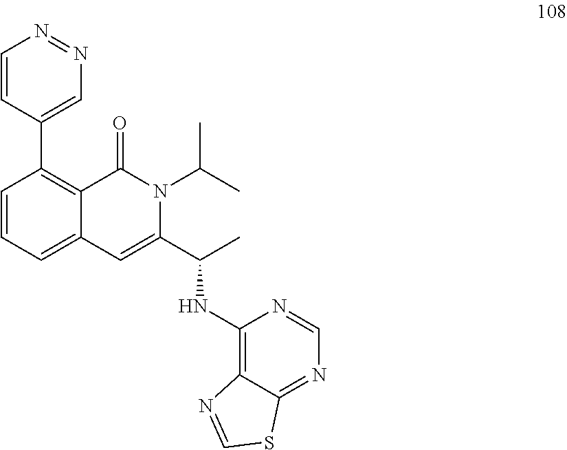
C1=CC=C2C(=C1C1=CN=NC=C1)C(=O)N(C(C)C)C(C(C)NC1=C3C(=NC=N1)SC=N3)=C2
